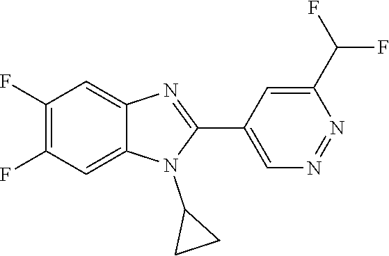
C1(F)=C(F)C=C2C(=C1)N=C(C1=CN=NC(C(F)F)=C1)N2C1CC1
